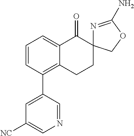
C1=CC(C2=CC([NC])=CN=C2)=C2C(=C1)C(=O)C1(CC2)N=C(N)OC1
